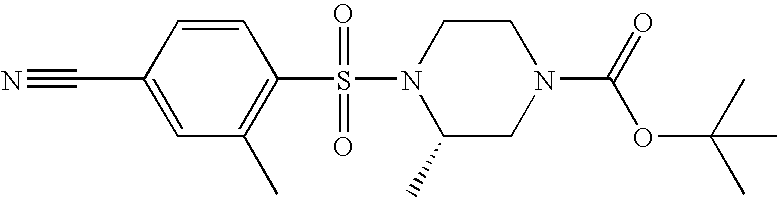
C1=CC(C#N)=CC(C)=C1S(N1C(C)CN(C(=O)OC(C)(C)C)CC1)(=O)=O
